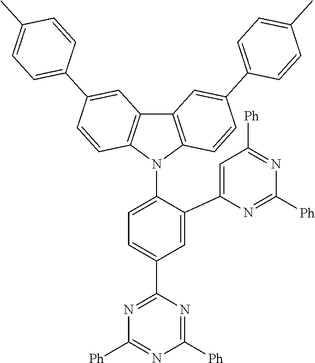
C1=C(C2=CC([Ph])=NC([Ph])=N2)C(N2C3=C(C4=C2C=CC(C2=CC=C(C)C=C2)=C4)C=C(C2=CC=C(C)C=C2)C=C3)=CC=C1C1=NC([Ph])=NC([Ph])=N1
